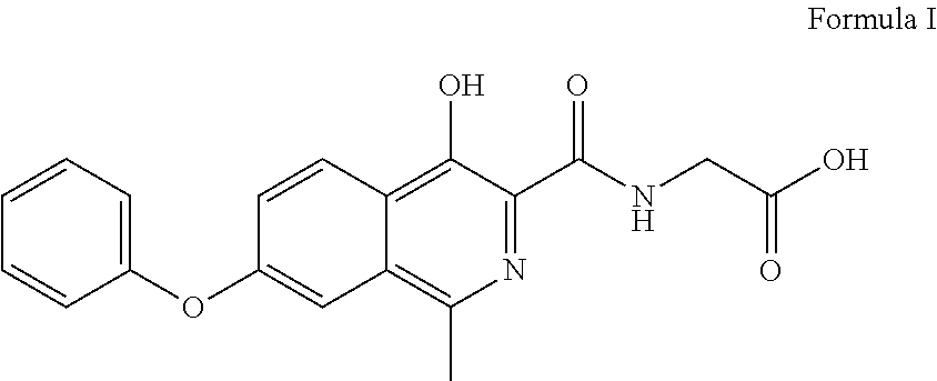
C1=CC=C(OC2=CC3=C(C)N=C(C(NCC(=O)O)=O)C(O)=C3C=C2)C=C1
